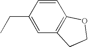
C1=CC(CC)=CC2=C1OCC2
